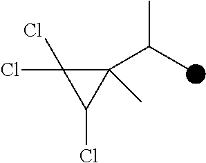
C1(C(C)C)(C)C(Cl)(Cl)C1Cl
